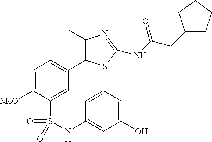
C1=C([MeO])C(S(=O)(=O)NC2=CC(O)=CC=C2)=CC(C2=C(C)N=C(NC(CC3CCCC3)=O)S2)=C1
